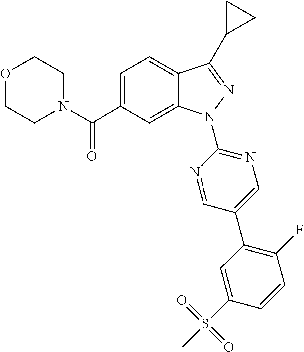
C1N(C(C2=CC=C3C(=C2)N(C2=NC=C(C4=C(F)C=CC(S(=O)(C)=O)=C4)C=N2)N=C3C2CC2)=O)CCOC1
